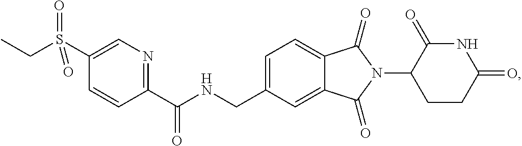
C1=C(CNC(C2=NC=C(S(CC)(=O)=O)C=C2)=O)C=C2C(=C1)C(=O)N(C1CCC(=O)NC1=O)C2=O
